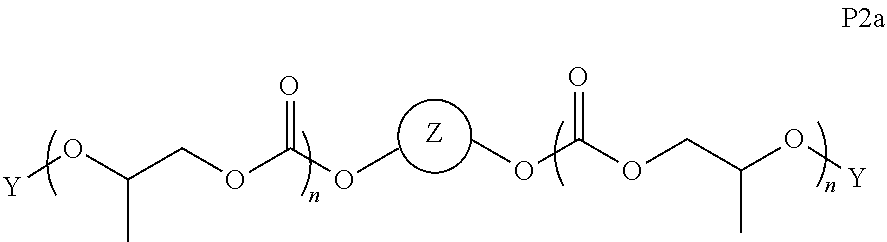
[Y]OC(COC(OC)=O)C.[Z].COC(OCC(O[Y])C)=O
